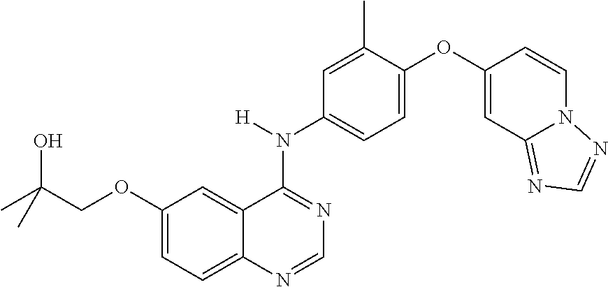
C1(OCC(C)(O)C)=CC=C2C(=C1)C(N(C1=CC=C(OC3=CC4=NC=NN4C=C3)C(C)=C1)[H])=NC=N2
